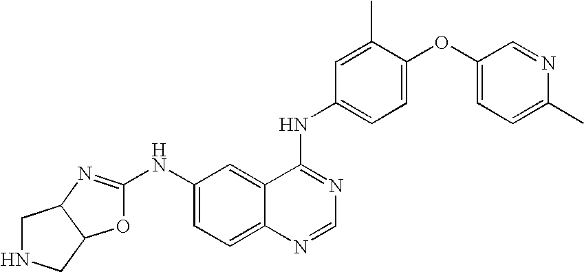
O1C(NC2=CC=C3C(=C2)C(NC2=CC=C(OC4=CC=C(C)N=C4)C(C)=C2)=NC=N3)=NC2C1CNC2
